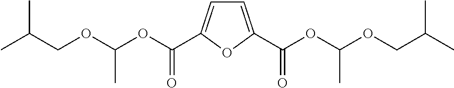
C1=C(C(OC(OCC(C)C)C)=O)OC(C(OC(OCC(C)C)C)=O)=C1
